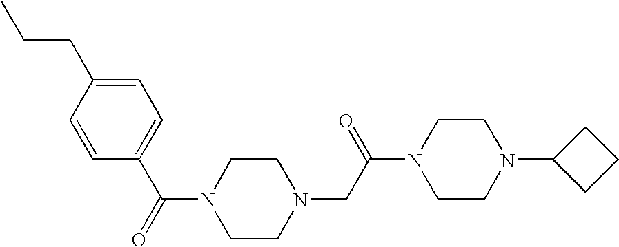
CCCC1=CC=C(C(=O)N2CCN(CC(N3CCN(C4CCC4)CC3)=O)CC2)C=C1
